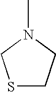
S1CCN(C)C1
